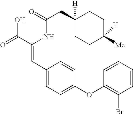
C(=O)(NC(C(=O)O)=CC1=CC=C(OC2=C(Br)C=CC=C2)C=C1)CC1([H])CCC([Me])([H])CC1
